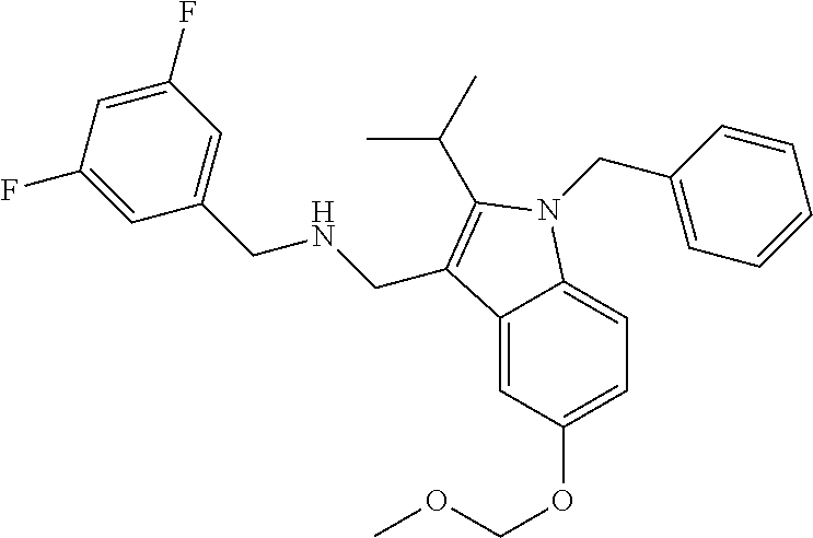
C12=CC(OCOC)=CC=C1N(CC1=CC=CC=C1)C(C(C)C)=C2CNCC1=CC(F)=CC(F)=C1
